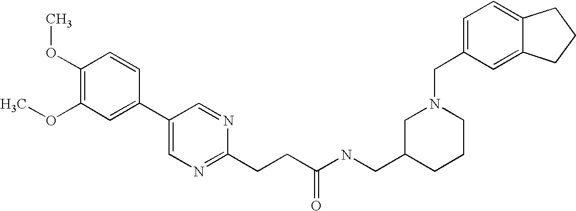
C1(OC)=C(OC)C=C(C2=CN=C(CCC(NCC3CCCN(CC4=CC=C5C(=C4)CCC5)C3)=O)N=C2)C=C1
